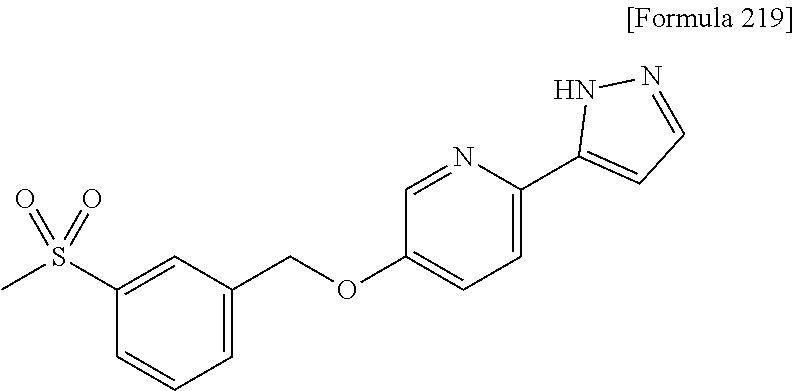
C1=C(C2=CC=NN2)N=CC(OCC2=CC=CC(S(=O)(=O)C)=C2)=C1
